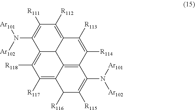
C1([R111])=C(N([Ar101])[Ar102])C2=C([R118])C([R117])=C3C4=C(C([R114])=C([R113])C(=C1[R112])C24)C(N([Ar102])[Ar101])=C([R115])C3[R116]
